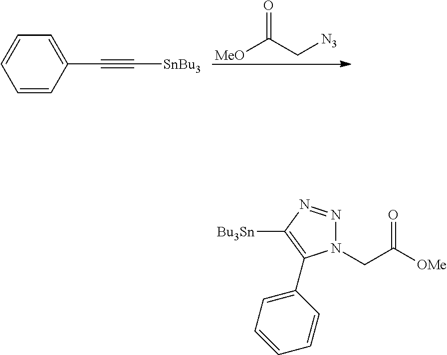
[MeO]C(C[N3])=O.C1=CC(C#C[SnBu3])=CC=C1.C(C([OMe])=O)N1N=NC([Bu3Sn])=C1C1=CC=CC=C1
